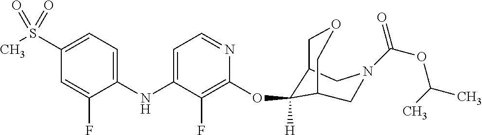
C1(NC2=CC=NC(OC3([H])C4COCC3CN(C(OC(C)C)=O)C4)=C2F)=CC=C(S(C)(=O)=O)C=C1F
